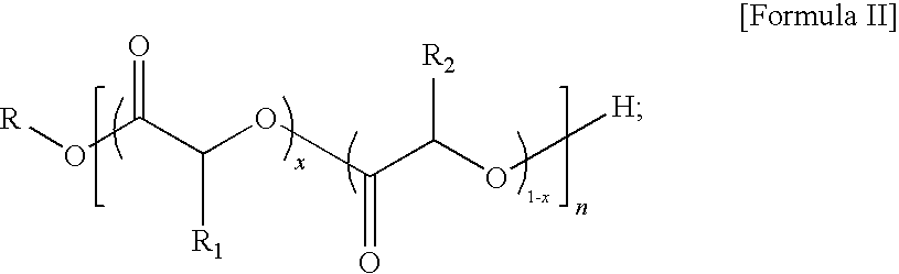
O(C(C(OC(C(OC)[R2])=O)[R1])=O)[R]
